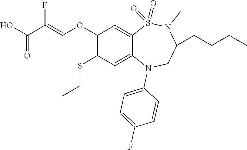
C1(OC=C(C(O)=O)F)=C(SCC)C=C2C(=C1)S(=O)(=O)N(C)C(CCCC)CN2C1=CC=C(F)C=C1
